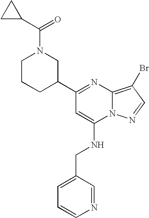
C1CCC(C2=NC3=C(Br)C=NN3C(NCC3=CC=CN=C3)=C2)CN1C(C1CC1)=O
